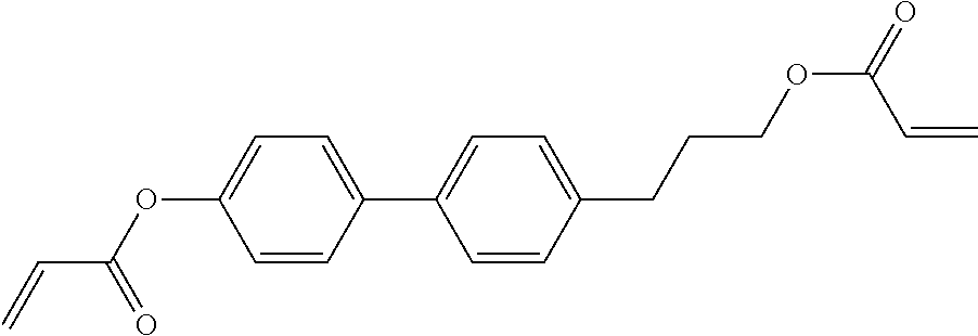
C1=CC(C2=CC=C(CCCOC(C=C)=O)C=C2)=CC=C1OC(C=C)=O
